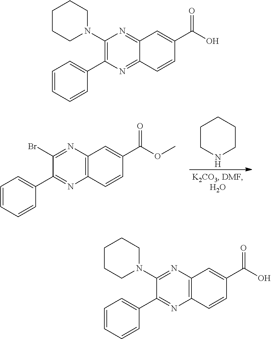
BrC1=NC2=C(N=C1C1=CC=CC=C1)C=CC(C(OC)=O)=C2.C1CNCCC1.C1CCN(C2=C(C3=CC=CC=C3)N=C3C(=N2)C=C(C(O)=O)C=C3)CC1.C1CCN(C2=NC3=C(N=C2C2=CC=CC=C2)C=CC(C(O)=O)=C3)CC1
